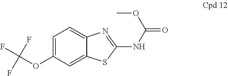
C1=C(OC(F)(F)F)C=C2C(=C1)N=C(NC(=O)OC)S2
